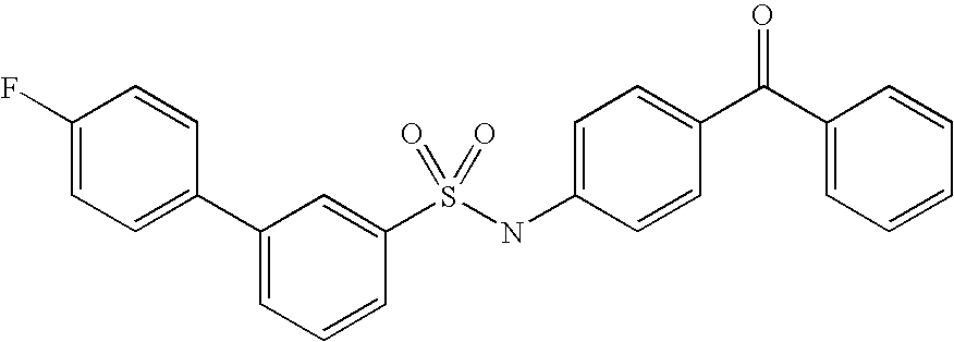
C1(F)=CC=C(C2=CC=CC(S(NC3=CC=C(C(C4=CC=CC=C4)=O)C=C3)(=O)=O)=C2)C=C1
